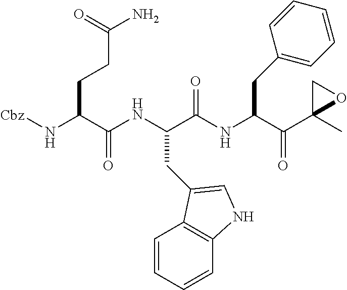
[Cbz]NC(C(NC(C(NC(C(C1(C)OC1)=O)CC1=CC=CC=C1)=O)CC1=CNC2=C1C=CC=C2)=O)CCC(N)=O
